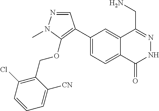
C1(C2=C(OCC3=C(Cl)C=CC=C3[CN])N(C)N=C2)=CC=C2C(=C1)C(CN)=NNC2=O
